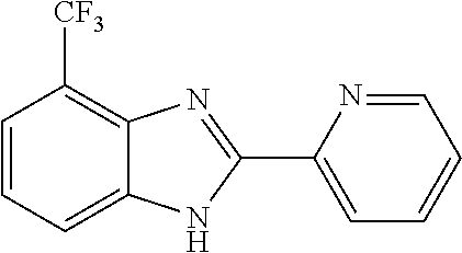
C1=CC=C2C(=C1[CF3])N=C(C1=CC=CC=N1)N2
